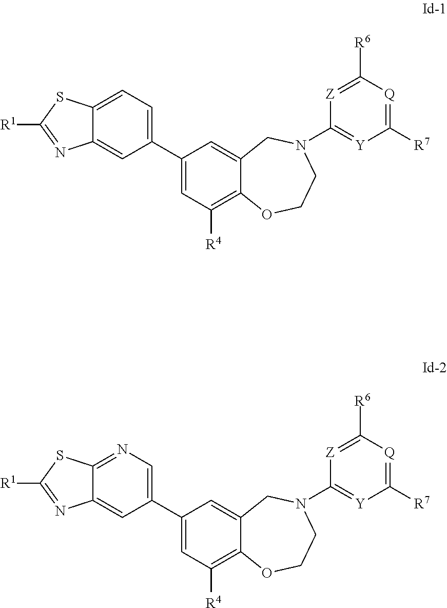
C1(C2=CC([R4])=C3C(=C2)CN(C2=[Y]C([R7])=[Q]C([R6])=[Z]2)CCO3)=CC=C2C(=C1)N=C([R1])S2.C1(C2=CC([R4])=C3C(=C2)CN(C2=[Y]C([R7])=[Q]C([R6])=[Z]2)CCO3)=CN=C2C(=C1)N=C([R1])S2
